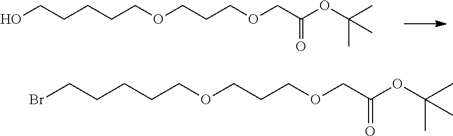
OCCCCCOCCCOCC(OC(C)(C)C)=O.BrCCCCCOCCCOCC(OC(C)(C)C)=O
